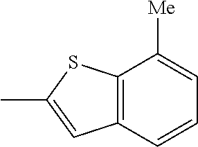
C12=C(C=CC=C1[Me])C=C(C)S2
